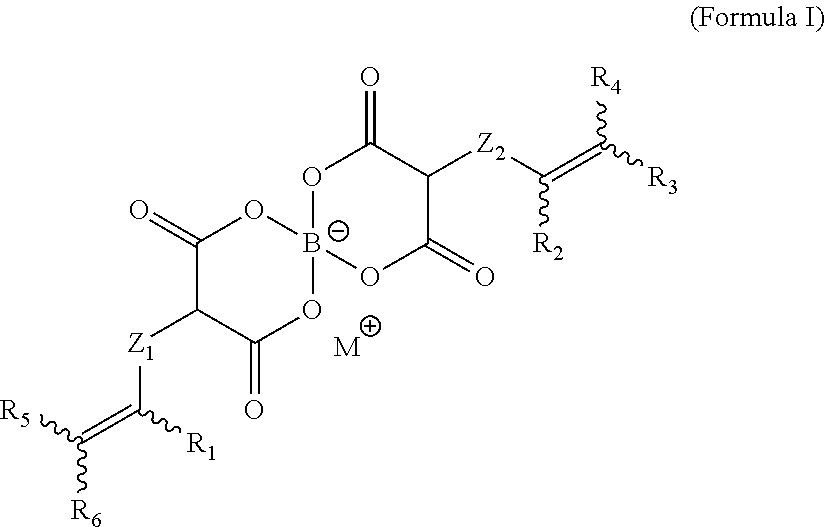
C1(=O)C([Z1]C(=C([R5])[R6])[R1])C(=O)O[B-]2(O1)OC(=O)C([Z2]C(=C([R3])[R4])[R2])C(=O)O2.[M]
